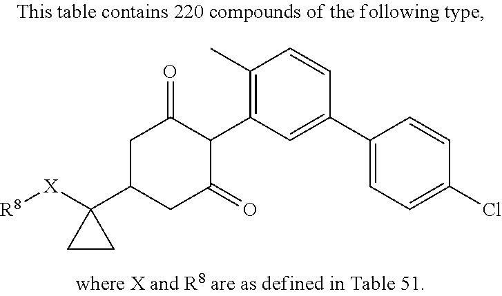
C1(C)=C(C2C(=O)CC(C3([X][R8])CC3)CC2=O)C=C(C2=CC=C(Cl)C=C2)C=C1
